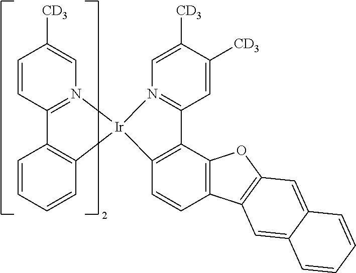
C1=CC2=N(C=C1[CD3])[Ir]1(C3=C2C=CC=C3)C2=C(C3=C(C=C2)C2=C(O3)C=C3C(=C2)C=CC=C3)C2=N1C=C([CD3])C([CD3])=C2
